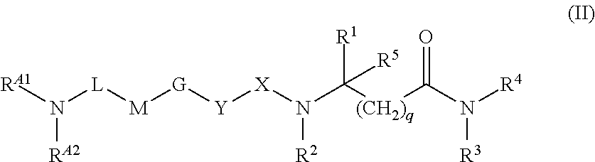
N([L][M][G][Y][X]N(C([(CH2)q]C(N([R4])[R3])=O)([R1])[R5])[R2])([RA1])[RA2]
